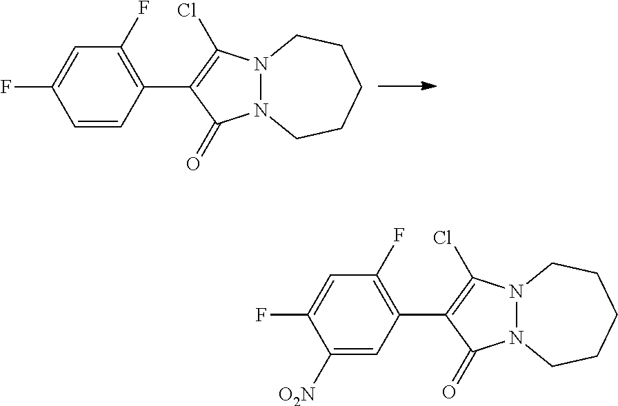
C1=CC(C2=C(Cl)N3N(C2=O)CCCCC3)=C(F)C=C1F.C1([O2N])=CC(C2=C(Cl)N3N(C2=O)CCCCC3)=C(F)C=C1F
